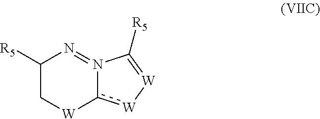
C1([R5])C[W]c2[W][W]=C([R5])N2=N1
